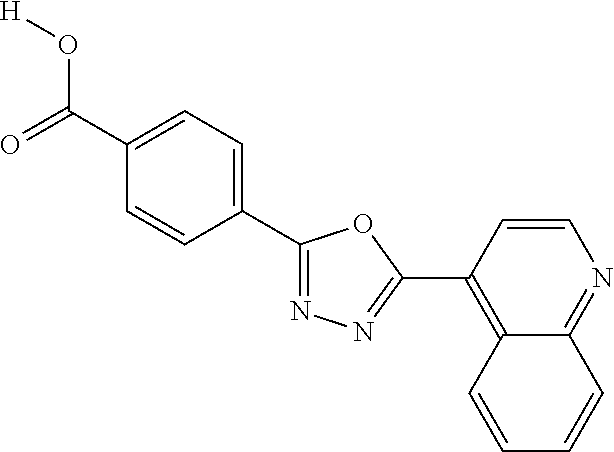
O=C(C1=CC=C(C2=NN=C(C3=C4C(=NC=C3)C=CC=C4)O2)C=C1)O[H]
